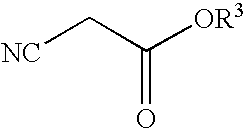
[NC]CC([OR3])=O
